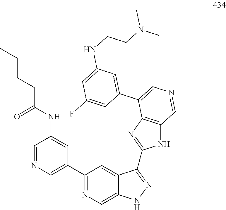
C1=NC=C(C2=NC=C3C(=C2)C(C2=NC4=C(N2)C=NC=C4C2=CC(NCCN(C)C)=CC(F)=C2)=NN3)C=C1NC(CCCC)=O
